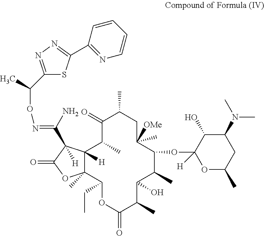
C1(=O)C(C)C2([H])C(C)(C(CC)OC(=O)C(C)C(O)C(C)C(OC3([H])OC(C)CC(N(C)C)C3O)C([OMe])(C)CC1C)OC(=O)C2(C(=NOC(C)C1=NN=C(C2=NC=CC=C2)S1)N)[H]
